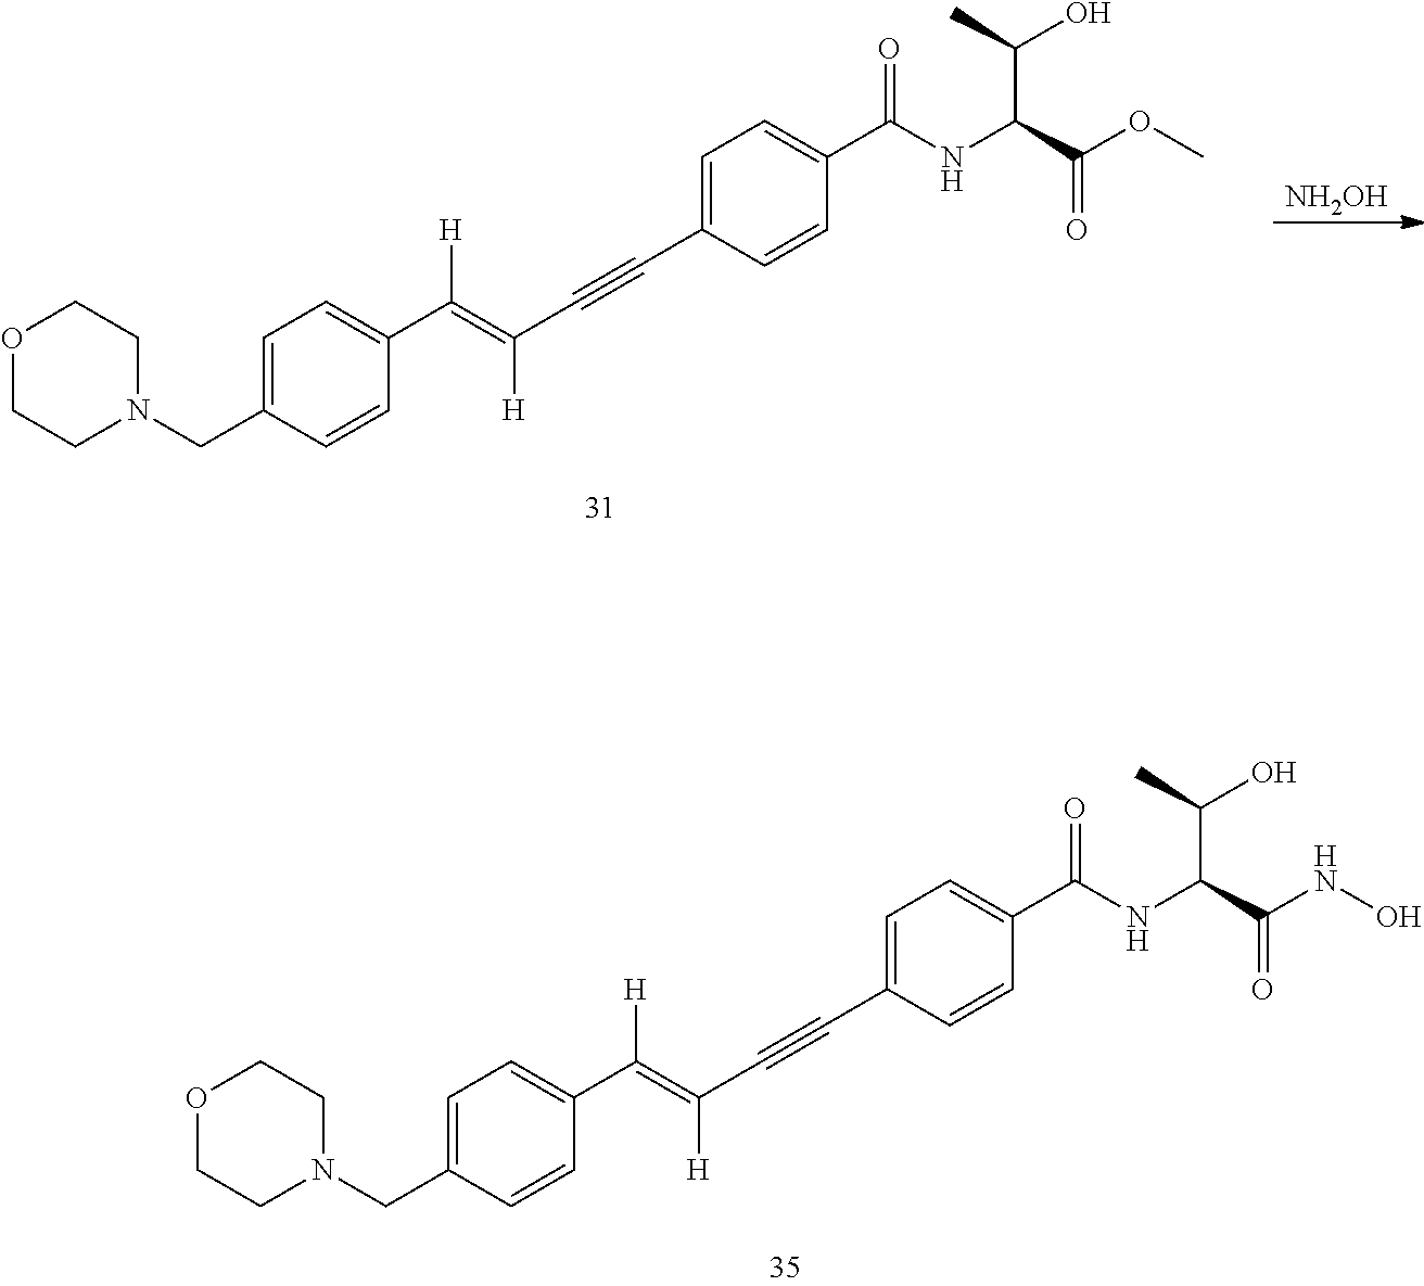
[H]C(=C(C#CC1=CC=C(C(NC(C(OC)=O)C(O)C)=O)C=C1)[H])C1=CC=C(CN2CCOCC2)C=C1.[NH2OH].[H]C(=C(C#CC1=CC=C(C(NC(C(NO)=O)C(O)C)=O)C=C1)[H])C1=CC=C(CN2CCOCC2)C=C1
